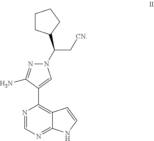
N1=CN=C2C(=C1C1=CN(C(C3CCCC3)C[CN])N=C1N)C=CN2
